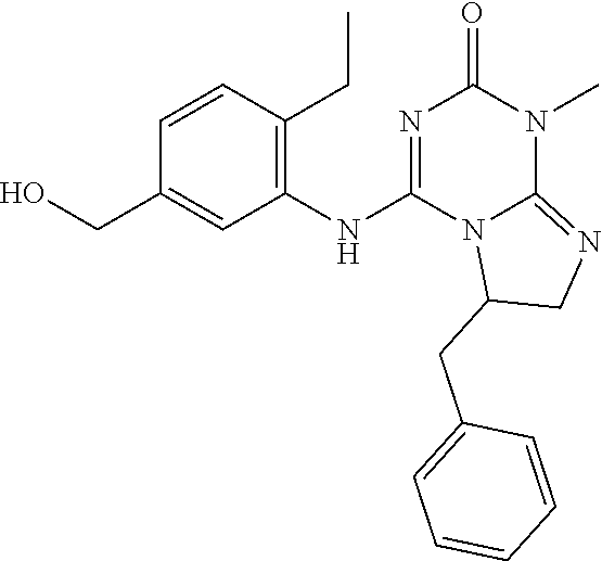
C1=CC(CC)=C(NC2=NC(=O)N(C)C3=NCC(CC4=CC=CC=C4)N23)C=C1CO
